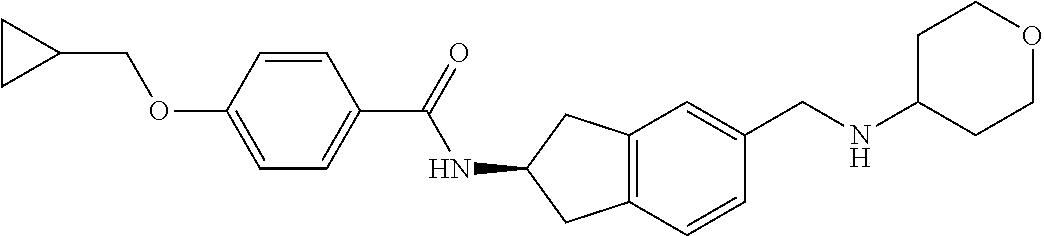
C1(OCC2CC2)=CC=C(C(=O)NC2CC3=C(C2)C=C(CNC2CCOCC2)C=C3)C=C1
